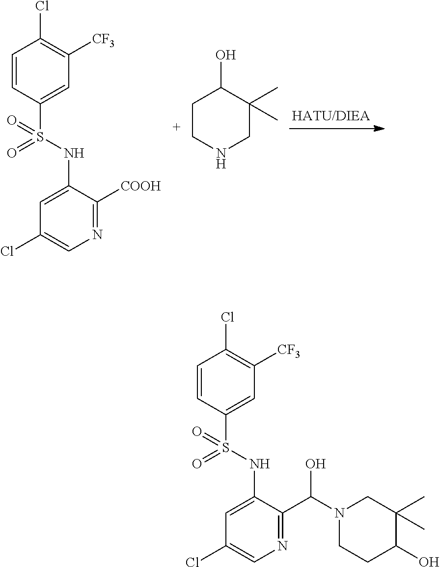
C1=CC(S(NC2=CC(Cl)=CN=C2[COOH])(=O)=O)=CC([CF3])=C1Cl.C1CNCC(C)(C)C1O.C1=CC(S(NC2=CC(Cl)=CN=C2C(O)N2CCC(O)C(C)(C)C2)(=O)=O)=CC([CF3])=C1Cl
